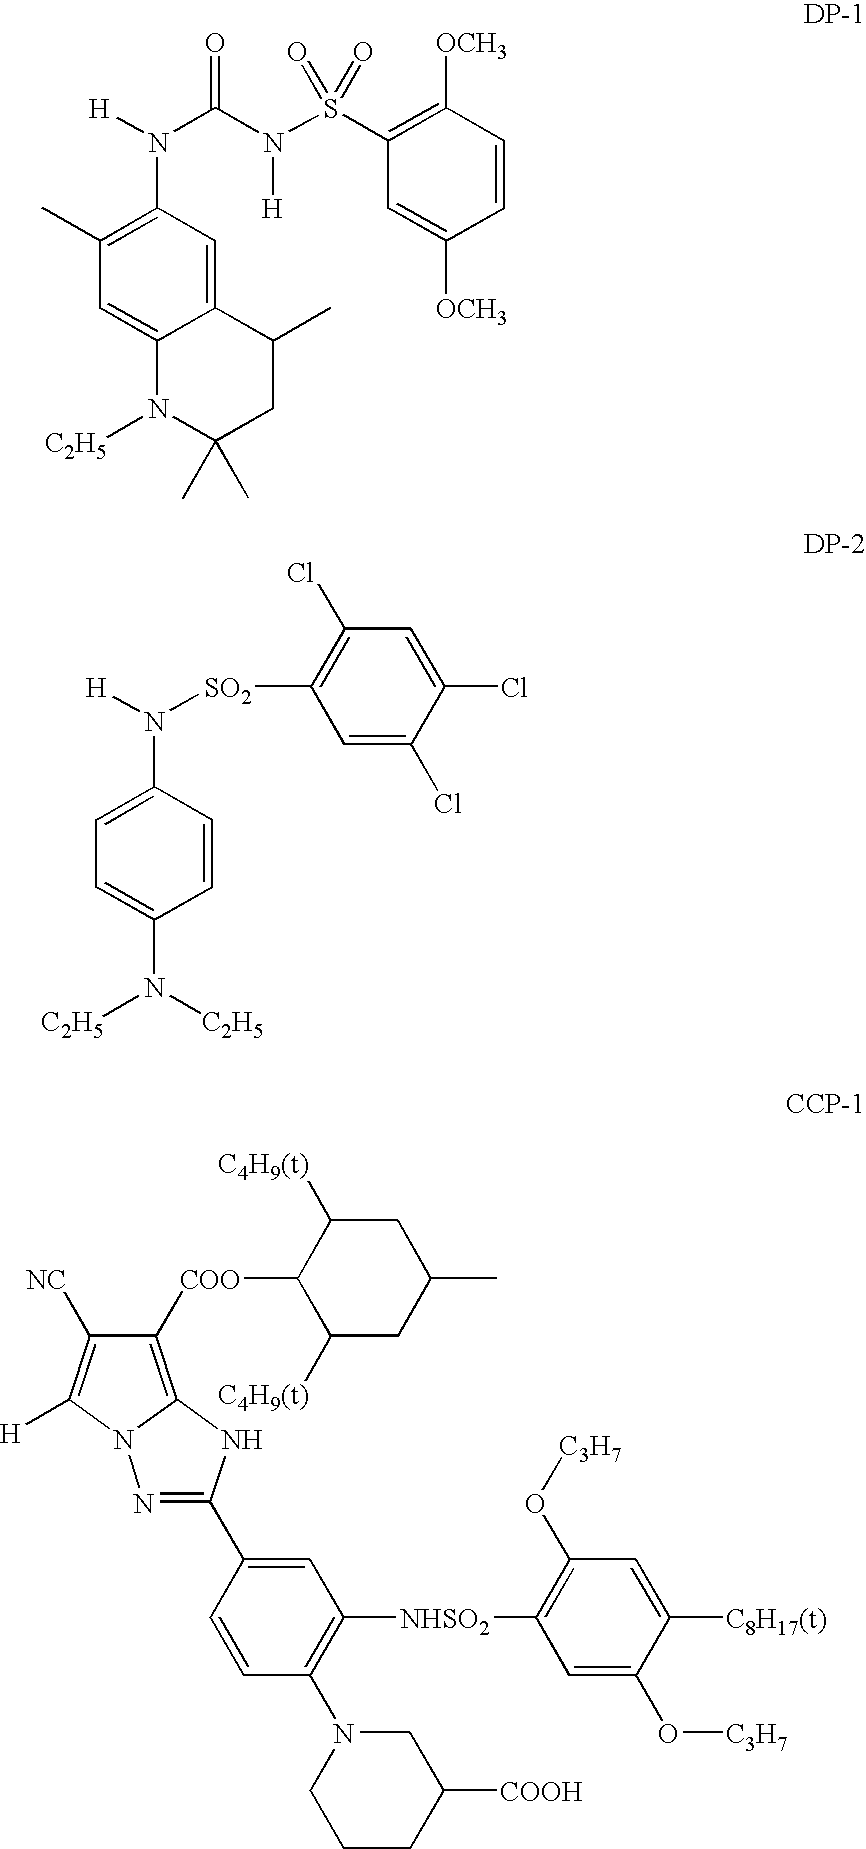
C1=C2C(=CC(N([H])C(N(S(C3=C([OCH3])C=CC([OCH3])=C3)(=O)=O)[H])=O)=C1C)C(C)CC(C)(C)N2[C2H5].C1(Cl)=CC(Cl)=C([SO2]N([H])C2=CC=C(N([C2H5])[C2H5])C=C2)C=C1Cl.C1([C4H9(t)])CC(C)CC([C4H9(t)])C1[COO]C1=C2N(C([H])=C1[NC])N=C(C1=CC([NHSO2]C3=C(O[C3H7])C=C([C8H17(t)])C(O[C3H7])=C3)=C(N3CCCC([COOH])C3)C=C1)N2
